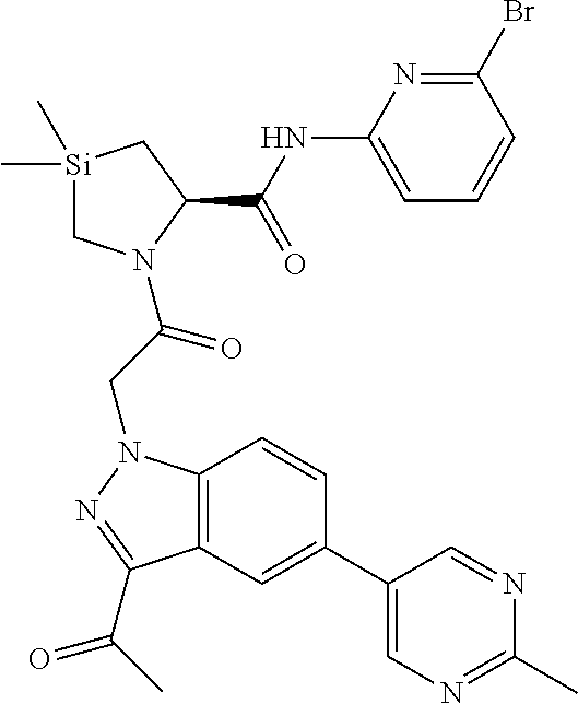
C1(NC(C2C[Si](C)(C)CN2C(CN2C3=C(C(C(C)=O)=N2)C=C(C2=CN=C(C)N=C2)C=C3)=O)=O)=CC=CC(Br)=N1
